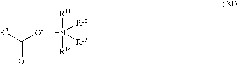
[R3]C([O-])=O.[N+]([R11])([R12])([R13])[R14]
